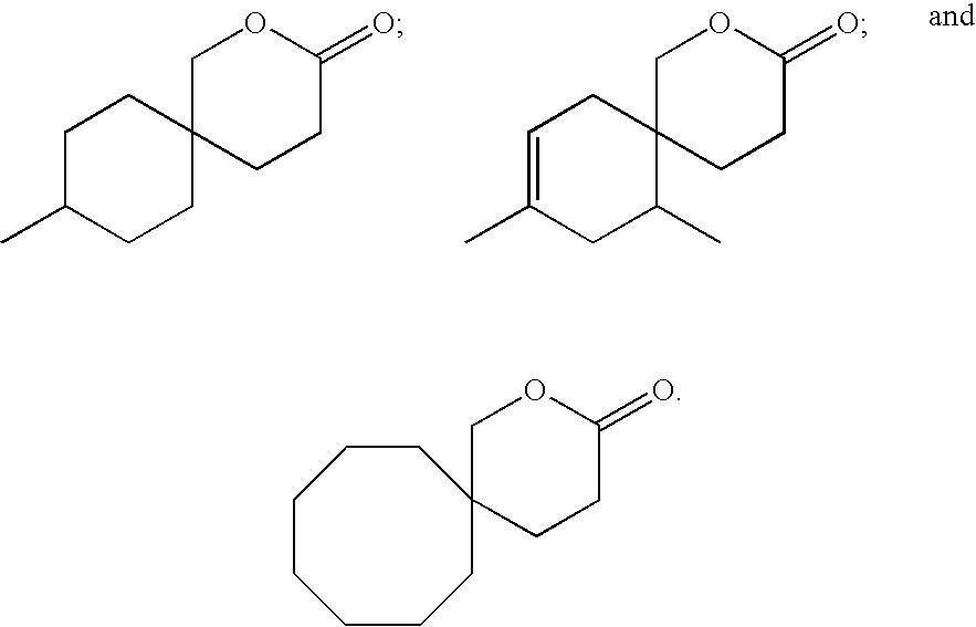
C1CC2(CCC1C)CCC(=O)OC2.C1C(C)C2(CC=C1C)CCC(=O)OC2.C1C2(CCC(=O)O1)CCCCCCC2
